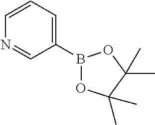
C1(B2OC(C)(C)C(C)(C)O2)=CC=CN=C1
